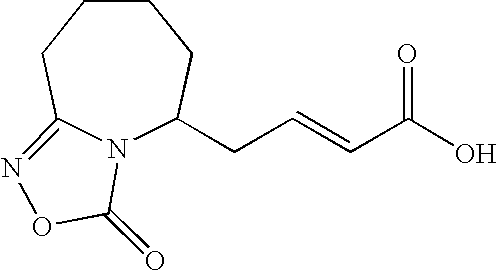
N12C(CC=CC(O)=O)CCCCC1=NOC2=O
